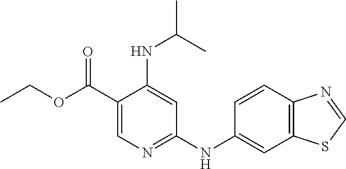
CCOC(C1=CN=C(NC2=CC3=C(C=C2)N=CS3)C=C1NC(C)C)=O
